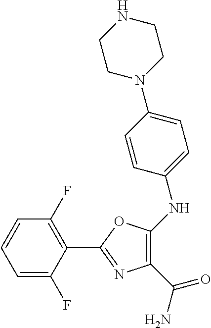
C1=C(F)C(C2=NC(C(N)=O)=C(NC3=CC=C(N4CCNCC4)C=C3)O2)=C(F)C=C1
